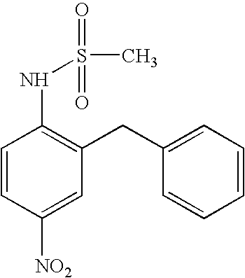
C1=CC([NO2])=CC(CC2=CC=CC=C2)=C1NS(C)(=O)=O
